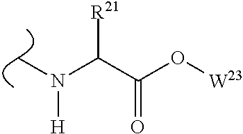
CN(C(C(O[W23])=O)[R21])[H]
